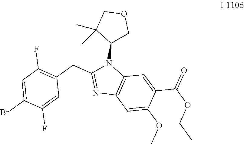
C1=C(Br)C(F)=CC(CC2=NC3=C(N2C2COCC2(C)C)C=C(C(OCC)=O)C(OC)=C3)=C1F
